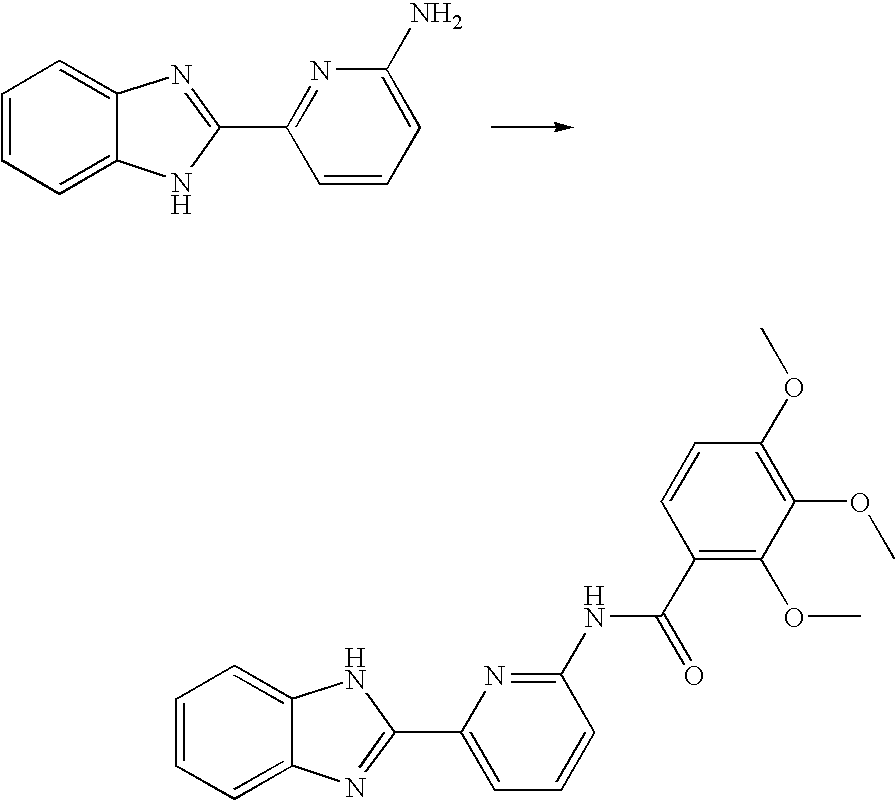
C1=CC=C2C(=C1)N=C(C1=NC(N)=CC=C1)N2.C1=CC=C2C(=C1)NC(C1=CC=CC(NC(C3=C(OC)C(OC)=C(OC)C=C3)=O)=N1)=N2
